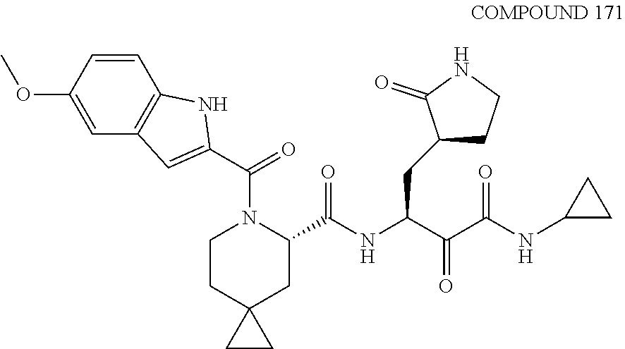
C1=CC2=C(C=C1OC)C=C(C(N1C(C(=O)NC(CC3CCNC3=O)C(=O)C(=O)NC3CC3)CC3(CC1)CC3)=O)N2
